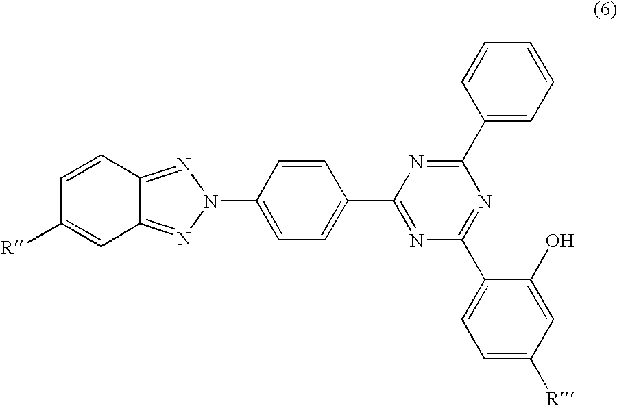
[R]C1=CC2=NN(C3=CC=C(C4=NC(C5=CC=C([R])C=C5O)=NC(C5=CC=CC=C5)=N4)C=C3)N=C2C=C1
